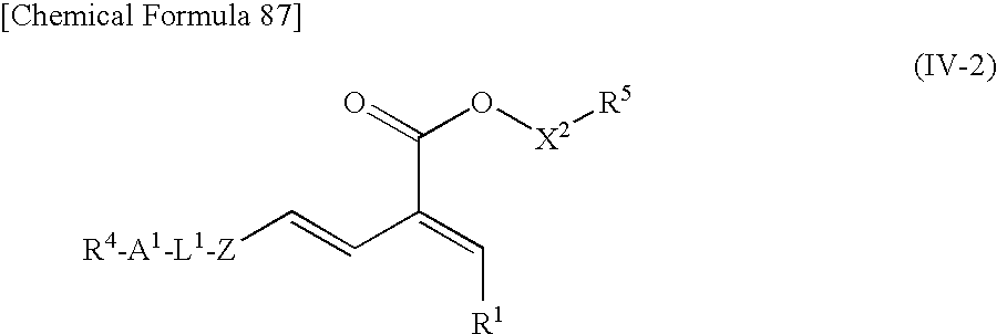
[R4-A1-L1-Z]C=CC(=C[R1])C(=O)O[X2][R5]
